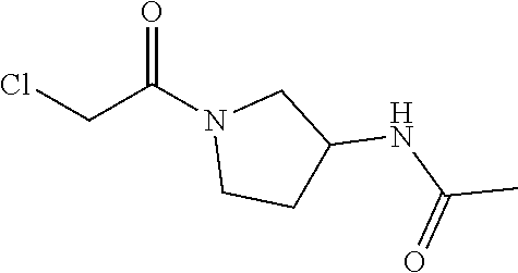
ClCC(N1CCC(NC(C)=O)C1)=O
